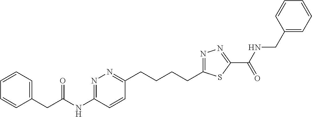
C1=CC=C(CC(NC2=NN=C(CCCCC3=NN=C(C(=O)NCC4=CC=CC=C4)S3)C=C2)=O)C=C1
